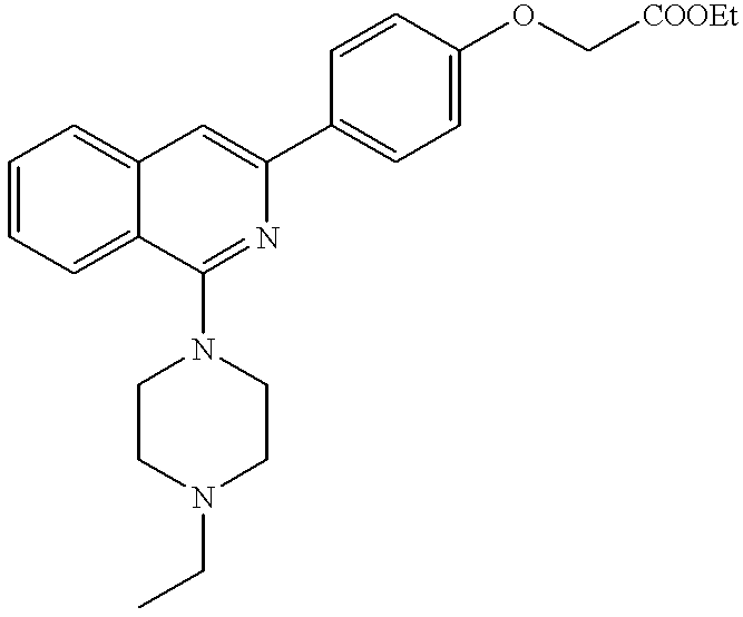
C12=CC=CC=C1C(N1CCN(CC)CC1)=NC(C1=CC=C(OC[COOEt])C=C1)=C2
